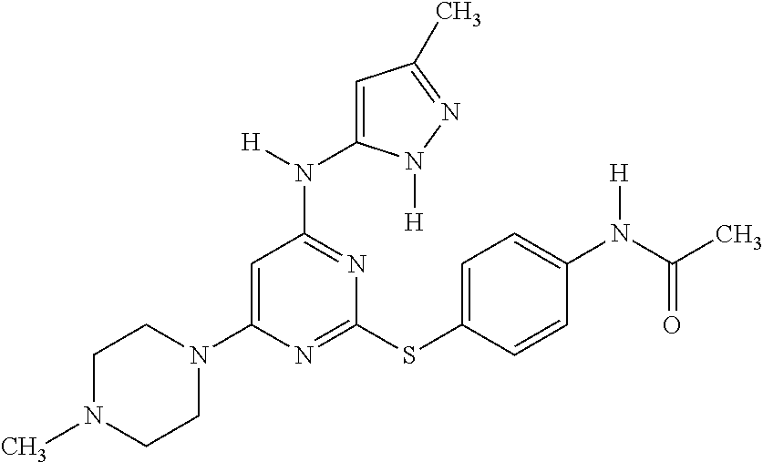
N1=C(SC2=CC=C(N(C(C)=O)[H])C=C2)N=C(N(C2=CC(C)=NN2[H])[H])C=C1N1CCN(C)CC1
